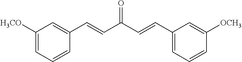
C1([H3CO])=CC=CC(C=CC(C=CC2=CC=CC([OCH3])=C2)=O)=C1
